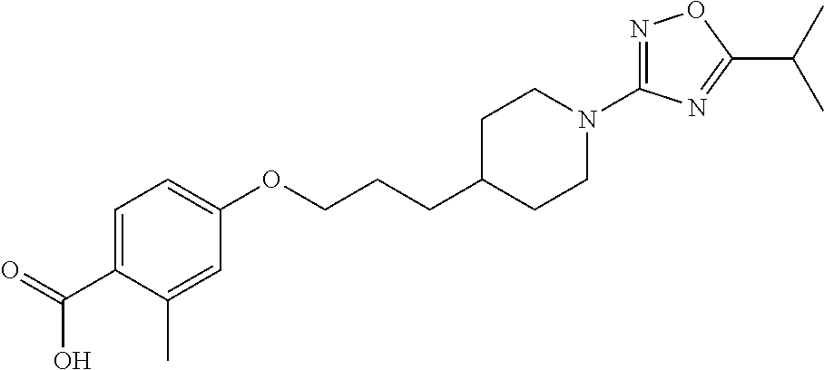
C1=C(C(=O)O)C(C)=CC(OCCCC2CCN(C3=NOC(C(C)C)=N3)CC2)=C1
